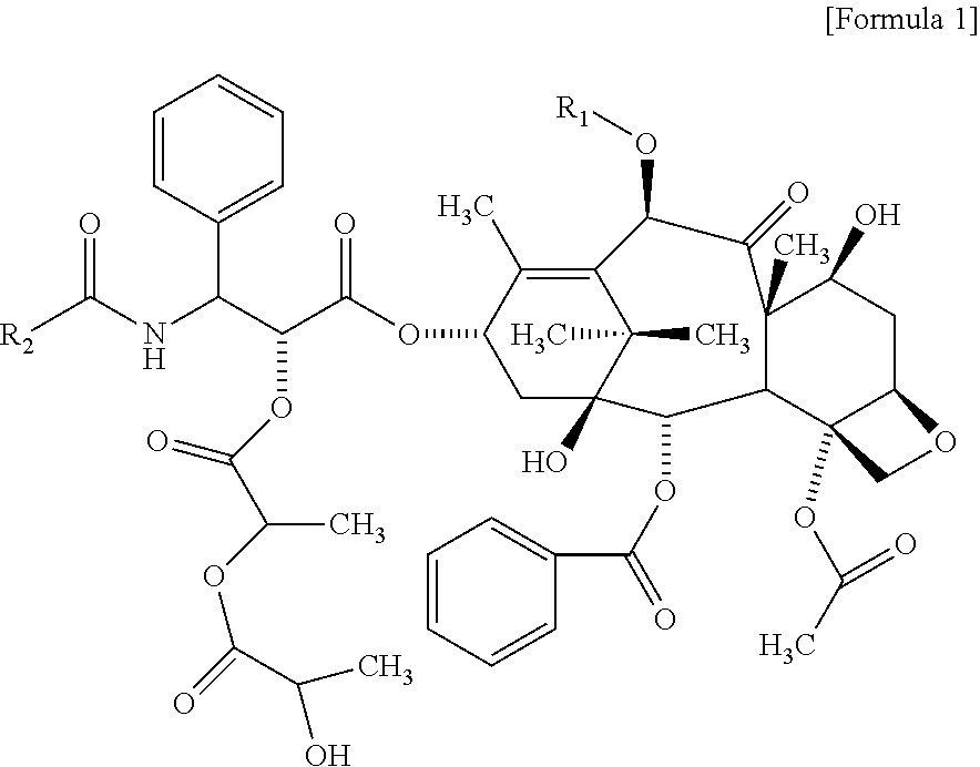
C(C(OC1CC2(O)C(C)(C)C(=C1C)C(O[R1])C(=O)C1(C)C(O)CC3OCC3(OC(=O)C)C1C2OC(=O)C1=CC=CC=C1)=O)(C(NC([R2])=O)C1=CC=CC=C1)OC(C(C)OC(C(C)O)=O)=O
